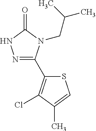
N1=C(C2=C(Cl)C(C)=CS2)N(CC(C)C)C(=O)N1
